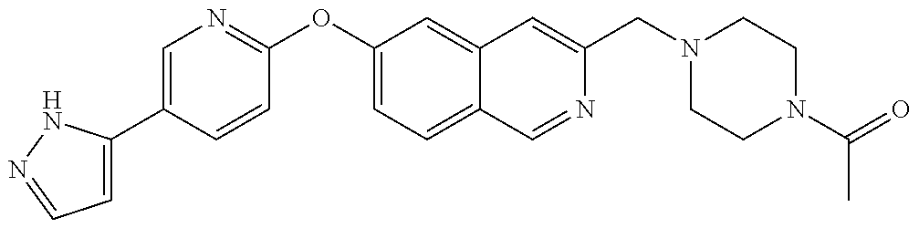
C1=C(C2=CN=C(OC3=CC=C4C(=C3)C=C(CN3CCN(C(=O)C)CC3)N=C4)C=C2)NN=C1
